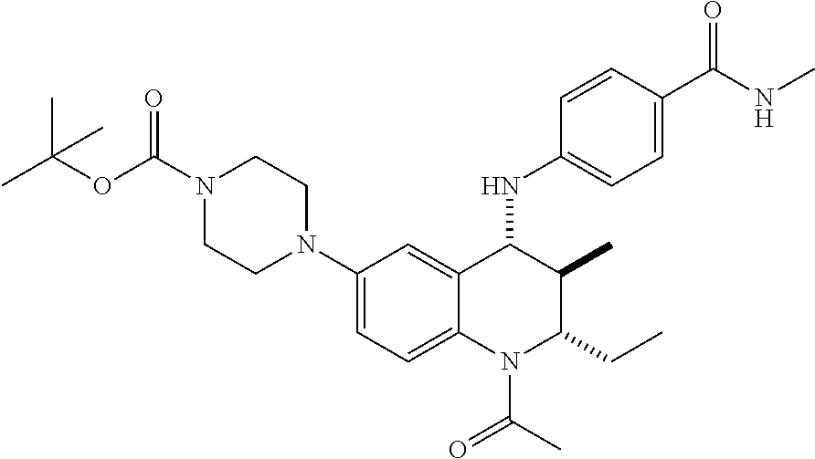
C1(N2CCN(C(OC(C)(C)C)=O)CC2)=CC=C2C(=C1)C(NC1=CC=C(C(NC)=O)C=C1)C(C)C(CC)N2C(=O)C
